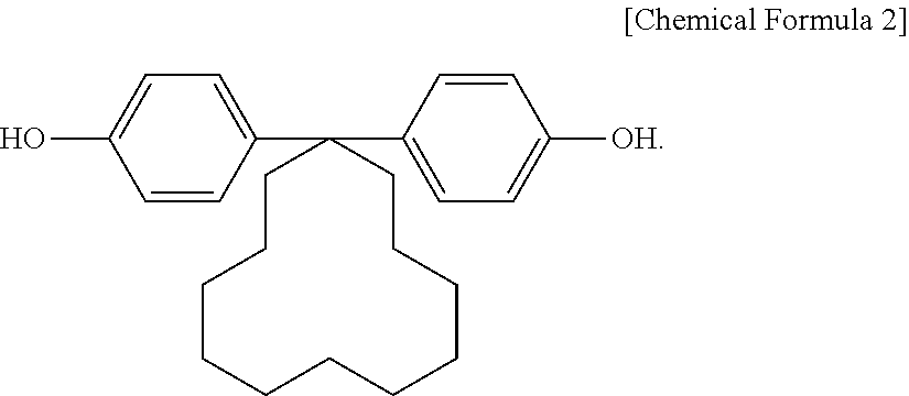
OC1=CC=C(C2(C3=CC=C([OH])C=C3)CCCCCCCCCCC2)C=C1
